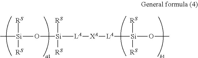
C[Si](O[Si]([LA][XA][LA][Si](OC)([RS])[RS])([RS])[RS])([RS])[RS]
